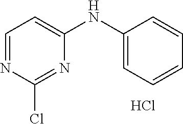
C1=NC(Cl)=NC(NC2=CC=CC=C2)=C1.Cl
